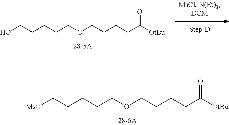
C(CCCC([OtBu])=O)OCCCCC[MsO].C(CCCC([OtBu])=O)OCCCCCO
